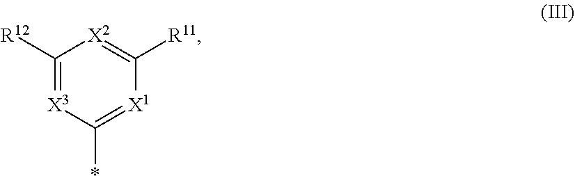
C1([R12])=[X3]C(*)=[X1]C([R11])=[X2]1
